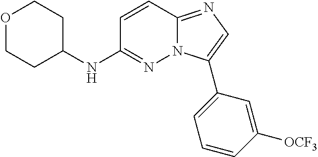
O1CCC(NC2=NN3C(=NC=C3C3=CC=CC([OCF3])=C3)C=C2)CC1
